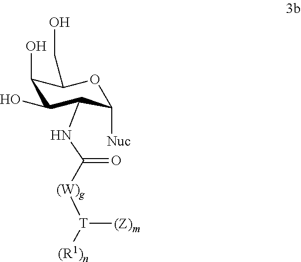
C1(O)C(CO)OC([Nuc])C(NC(=O)[(W)g][T]([(Z)m])[(R1)n])C1O
